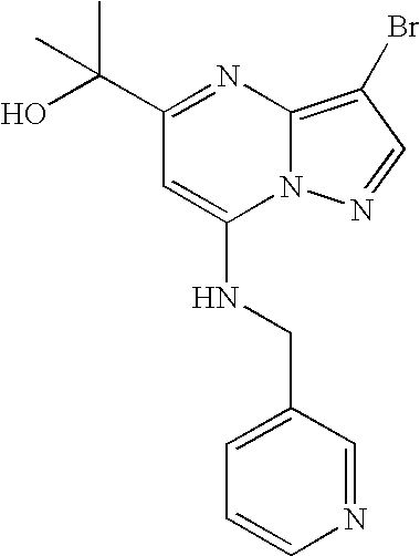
OC(C1=NC2=C(Br)C=NN2C(NCC2=CC=CN=C2)=C1)(C)C
